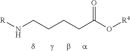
N(CCCCC(O[R4])=O)[R]
